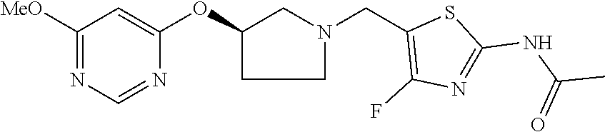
C1(OC2=CC([MeO])=NC=N2)CCN(CC2=C(F)N=C(NC(=O)C)S2)C1
